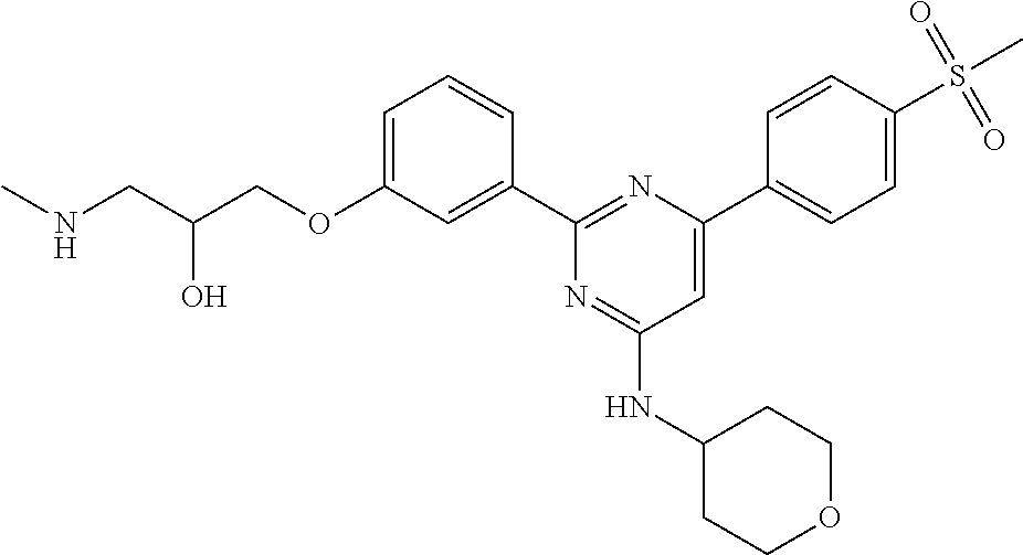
C1=C(OCC(CNC)O)C=C(C2=NC(C3=CC=C(S(=O)(=O)C)C=C3)=CC(NC3CCOCC3)=N2)C=C1
